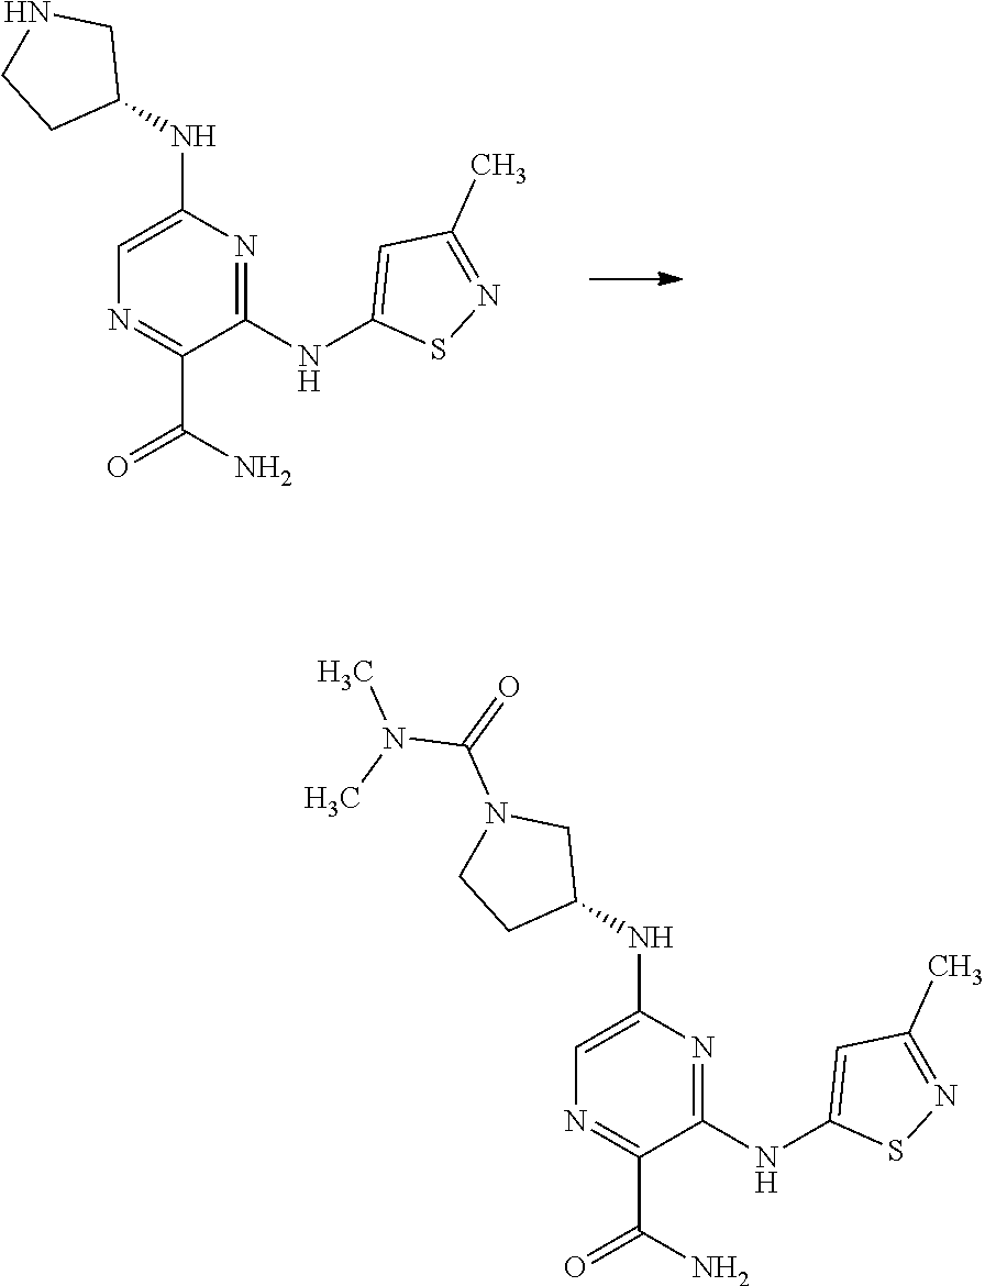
C1=C(NC2CNCC2)N=C(NC2=CC(C)=NS2)C(C(N)=O)=N1.C1=C(NC2CN(C(=O)N(C)C)CC2)N=C(NC2=CC(C)=NS2)C(C(N)=O)=N1
